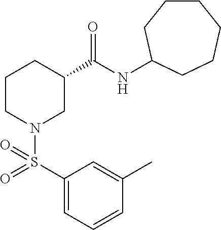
C1(S(=O)(=O)N2CC(C(NC3CCCCCC3)=O)CCC2)=CC=CC(C)=C1
